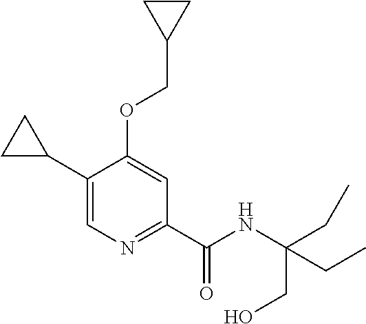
C1(C2CC2)=CN=C(C(NC(CC)(CO)CC)=O)C=C1OCC1CC1
